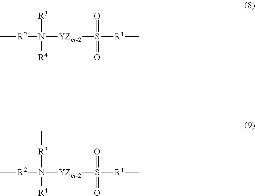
C[R2]N([YZm-2]S(=O)(=O)[R1]C)([R3])[R4].C[R2]N([YZm-2]S(=O)(=O)[R1]C)([R3]C)[R4]
